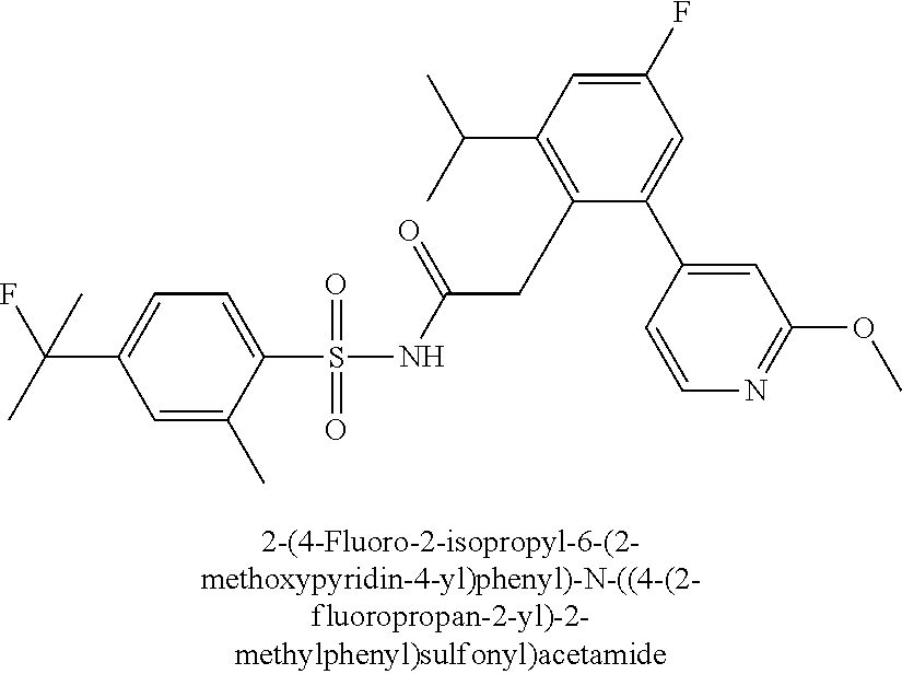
C1(S(NC(CC2=C(C(C)C)C=C(F)C=C2C2=CC(OC)=NC=C2)=O)(=O)=O)=CC=C(C(C)(F)C)C=C1C
